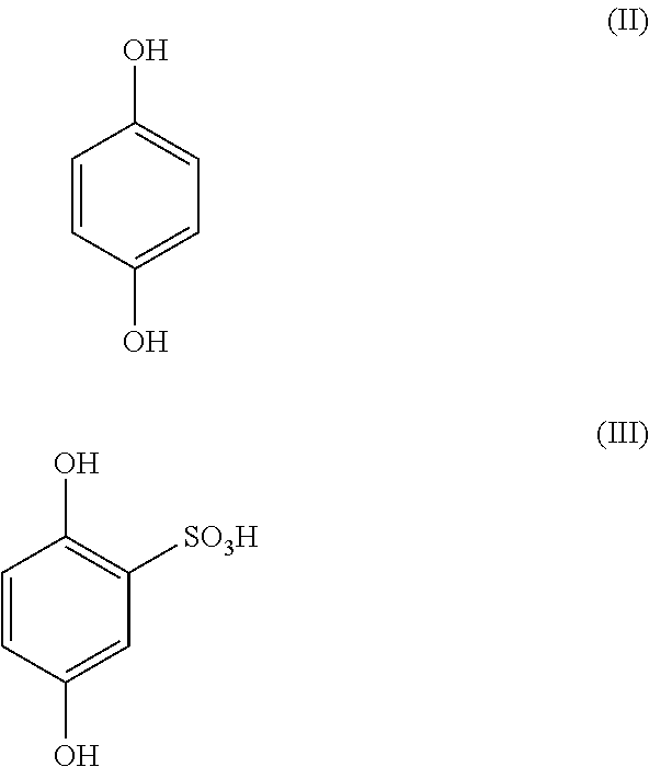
C1=CC(O)=CC=C1O.C1=CC(O)=CC([SO3H])=C1O
